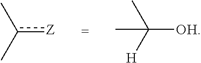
[Z]c(C)C.C([OH])([H])(C)C
